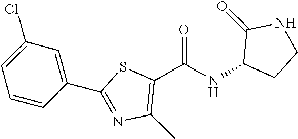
C1(C(NC2CCNC2=O)=O)=C(C)N=C(C2=CC(Cl)=CC=C2)S1
